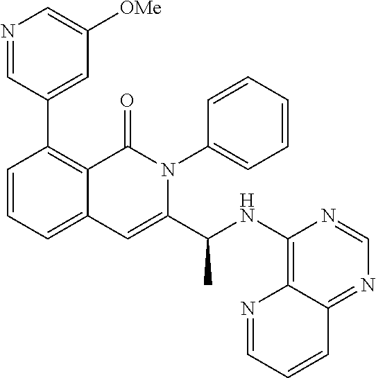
C1=CC=C2C(=C1C1=CC([OMe])=CN=C1)C(=O)N(C1=CC=CC=C1)C(C(NC1=C3C(=NC=N1)C=CC=N3)C)=C2
